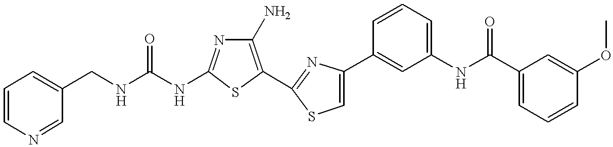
C(NC1=NC(N)=C(C2=NC(C3=CC(NC(C4=CC=CC(OC)=C4)=O)=CC=C3)=CS2)S1)(NCC1=CC=CN=C1)=O
